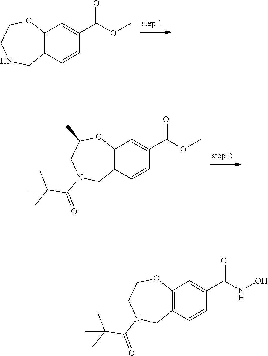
C12=C(C=CC(C(OC)=O)=C1)CNCCO2.C12=C(C=CC(C(OC)=O)=C1)CN(C(=O)C(C)(C)C)CC(C)O2.C12=C(C=CC(C(NO)=O)=C1)CN(C(=O)C(C)(C)C)CCO2
